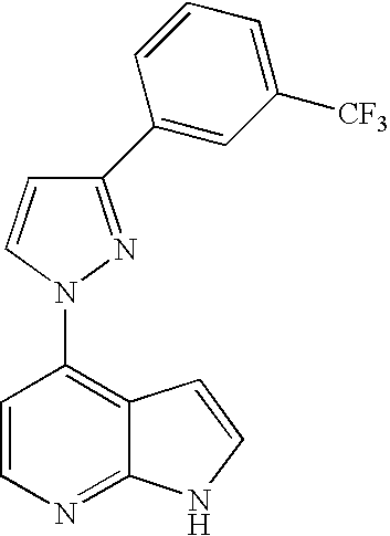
C1(C2=CC([CF3])=CC=C2)=NN(C2=C3C(=NC=C2)NC=C3)C=C1
